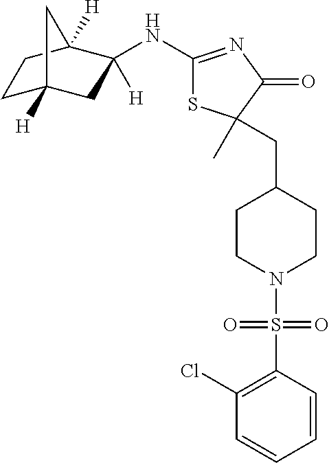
C1(NC2([H])CC3([H])CCC2([H])C3)=NC(=O)C(C)(CC2CCN(S(C3=C(Cl)C=CC=C3)(=O)=O)CC2)S1
